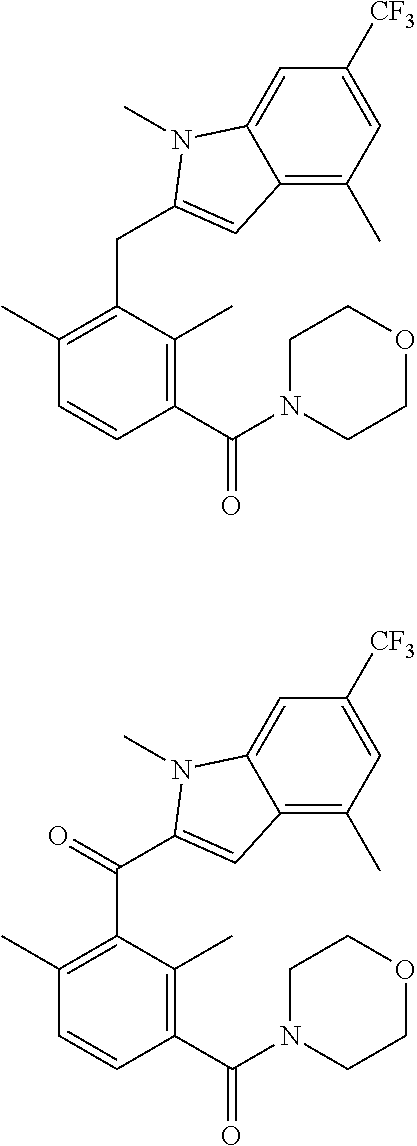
C12=C(C)C=C([CF3])C=C1N(C)C(CC1=C(C)C=CC(C(N3CCOCC3)=O)=C1C)=C2.C12=C(C)C=C([CF3])C=C1N(C)C(C(C1=C(C)C=CC(C(N3CCOCC3)=O)=C1C)=O)=C2
